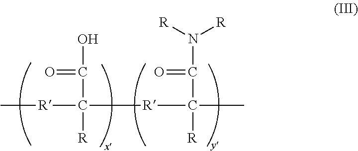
[R](C([R]C([R])(C(N([R])[R])=O)C)([R])C(=O)O)C
